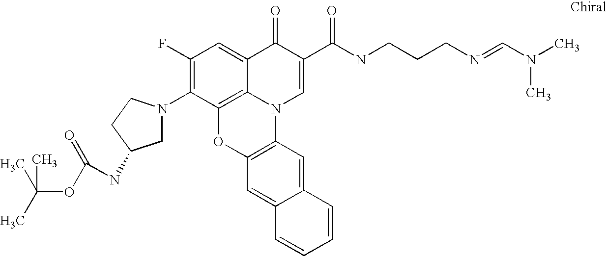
C1(F)=C(N2CC(NC(OC(C)(C)C)=O)CC2)C2=C3C(=C1)C(=O)C(C(NCCCN=CN(C)C)=O)=CN3C1=C(O2)C=C2C(=C1)C=CC=C2
